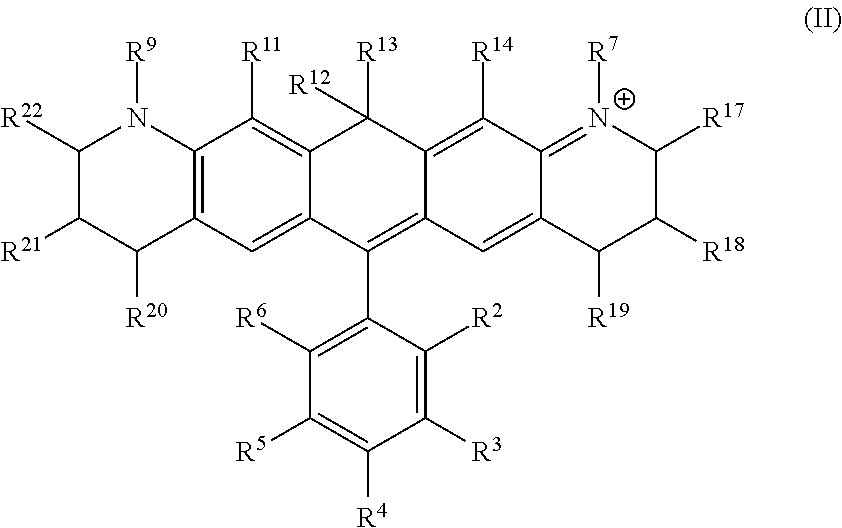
C12=C(C=C3C(=C1[R11])C([R13])([R12])C1=C([R14])C4=[N+]([R7])C([R17])C([R18])C([R19])C4=CC1=C3C1=C([R6])C([R5])=C([R4])C([R3])=C1[R2])C([R20])C([R21])C([R22])N2[R9]
